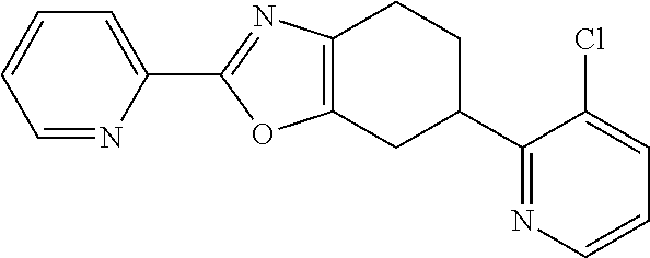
C1=NC(C2=NC3=C(O2)CC(C2=NC=CC=C2Cl)CC3)=CC=C1
